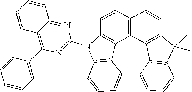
C12=NC(N3C4=C(C5=C3C=CC3=C5C5=C(C=C3)C(C)(C)C3=C5C=CC=C3)C=CC=C4)=NC(C3=CC=CC=C3)=C1C=CC=C2
